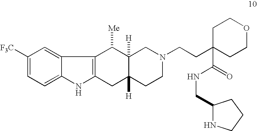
C1([F3C])=CC=C2C(=C1)C1=C(N2)CC2([H])C([H])(C1[Me])CN(CCC1(C(=O)NCC3NCCC3)CCOCC1)CC2
